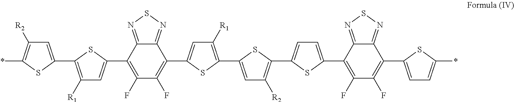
C1=C(C2=C([R1])C=C(C3=C(F)C(F)=C(C4=CC([R1])=C(C5=CC([R2])=C(C6=CC=C(C7=C(F)C(F)=C(C8=CC=C(*)S8)C8=NSN=C87)S6)S5)S4)C4=NSN=C43)S2)SC(*)=C1[R2]
